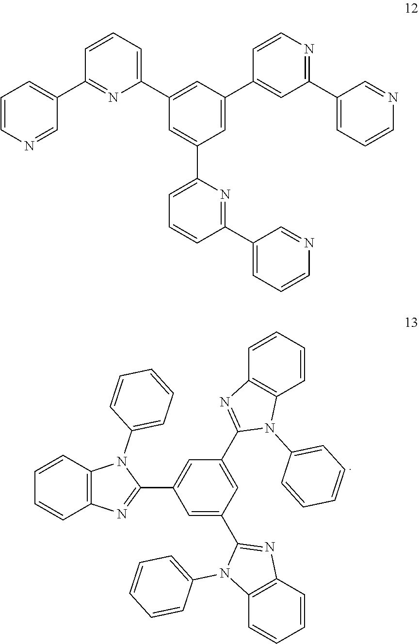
C1=CC=CC=C1N1C(C2=CC(C3=NC4=C(C=CC=C4)N3C3=CC=CC=C3)=CC(C3=NC4=C(N3C3=CC=CC=C3)C=CC=C4)=C2)=NC2=C1C=CC=C2.C1=C(C2=CC(C3=CC=CC(C4=CC=CN=C4)=N3)=CC(C3=CC=CC(C4=CC=CN=C4)=N3)=C2)C=CN=C1C1=CC=CN=C1
